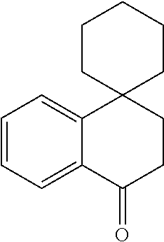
C1=CC=C2C(=C1)C1(CCC2=O)CCCCC1
